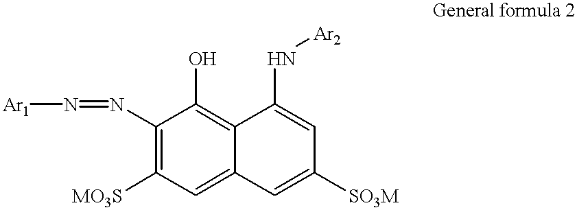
C1(N=N[Ar1])=C([MO3S])C=C2C(=C1O)C(N[Ar2])=CC([SO3M])=C2
